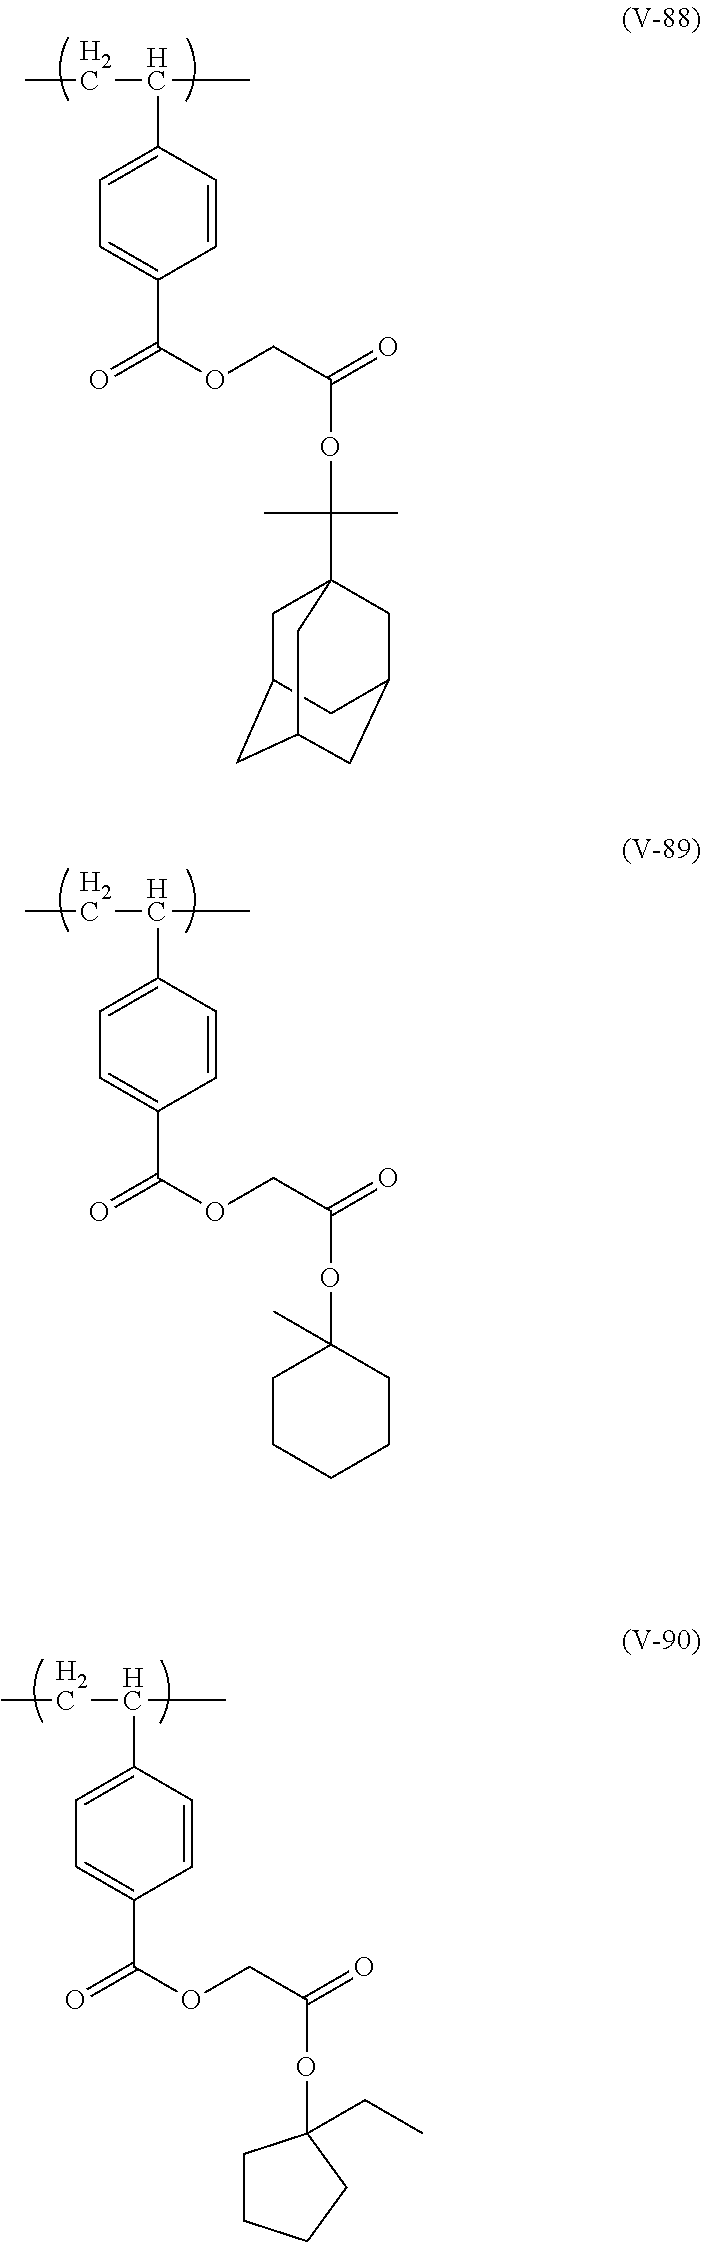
CCC(C)C1=CC=C(C(OCC(=O)OC(C)(C)C23CC4CC(CC(C2)C4)C3)=O)C=C1.CCC(C)C1=CC=C(C(OCC(=O)OC2(C)CCCCC2)=O)C=C1.CCC(C)C1=CC=C(C(OCC(=O)OC2(CC)CCCC2)=O)C=C1
